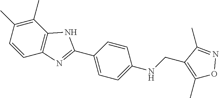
C1=CC(C2=NC3=C(C(C)=C(C)C=C3)N2)=CC=C1NCC1=C(C)ON=C1C
